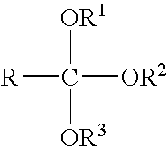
[R]C([OR2])([OR1])[OR3]
